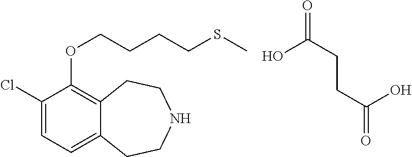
C1(Cl)=CC=C2C(=C1OCCCCSC)CCNCC2.OC(CCC(O)=O)=O
